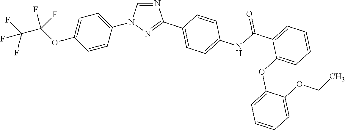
C1=CC(N2C=NC(C3=CC=C(NC(C4=CC=CC=C4OC4=CC=CC=C4OCC)=O)C=C3)=N2)=CC=C1OC(C(F)(F)F)(F)F
